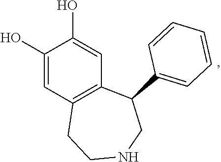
C1(O)=CC2=C(C=C1O)C(C1=CC=CC=C1)CNCC2
